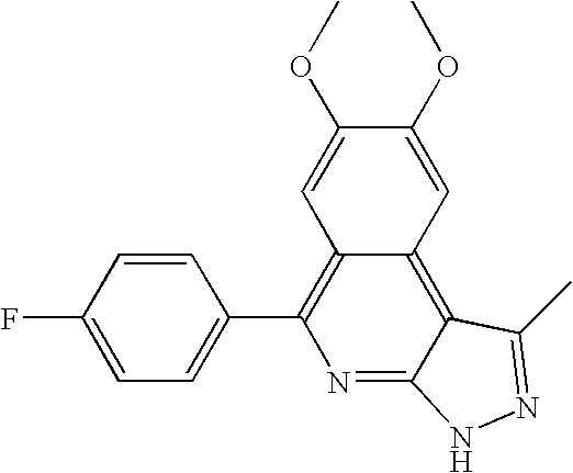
C1=C(F)C=CC(C2=C3C(=C4C(=N2)NN=C4C)C=C(OC)C(OC)=C3)=C1
